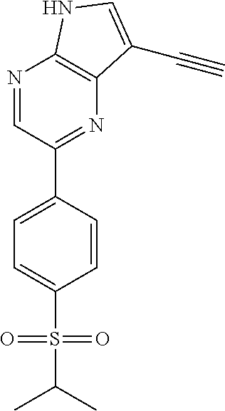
N1=CC(C2=CC=C(S(=O)(=O)C(C)C)C=C2)=NC2=C1NC=C2C#C
